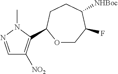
C1=NN(C)C(C2OCC(F)C([NHBoc])CC2)=C1[NO2]
